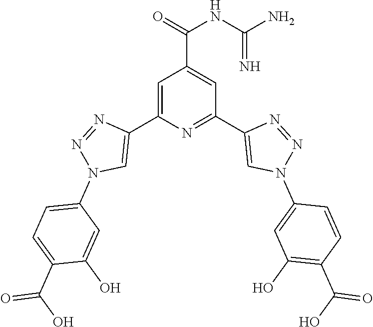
C1=C(C2=CN(C3=CC=C(C(O)=O)C(O)=C3)N=N2)N=C(C2=CN(C3=CC(O)=C(C(O)=O)C=C3)N=N2)C=C1C(=O)NC(N)=N
